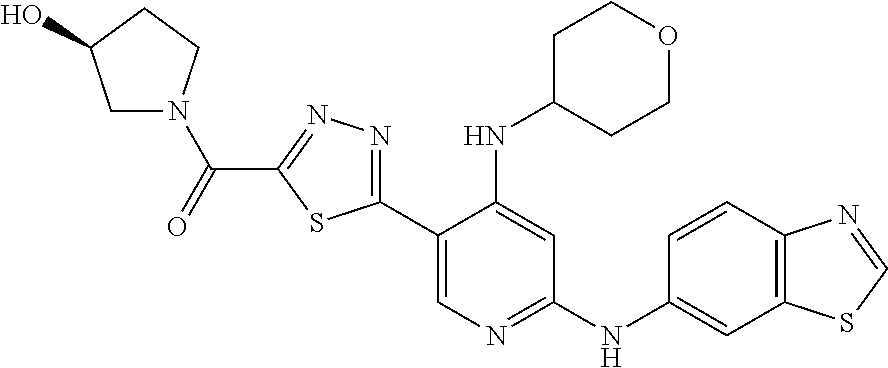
C1N(C(C2=NN=C(C3=CN=C(NC4=CC5=C(C=C4)N=CS5)C=C3NC3CCOCC3)S2)=O)CCC1O
